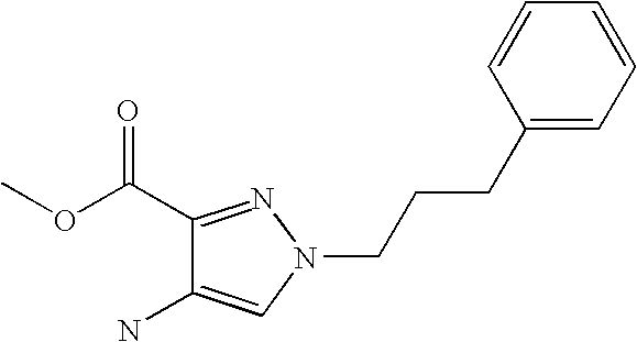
C1(C(OC)=O)=NN(CCCC2=CC=CC=C2)C=C1N
